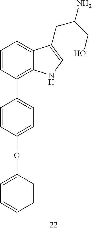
C1=CC(OC2=CC=CC=C2)=CC=C1C1=C2C(=CC=C1)C(CC(CO)N)=CN2
